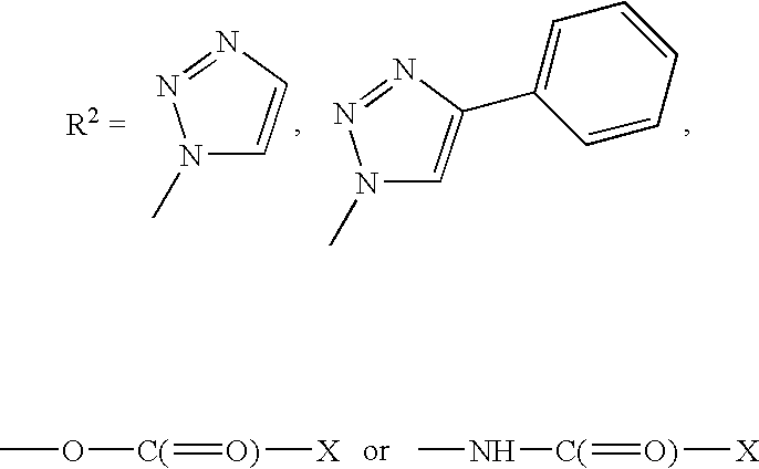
N1(C)C=CN=N1.N1(C)C=C(C2=CC=CC=C2)N=N1.CO[C(]=[O)][X].CN[C(]=[O)][X]
